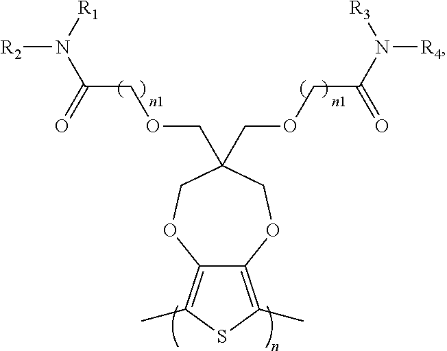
C12=C(C)SC(C)=C1OCC(COCC(=O)N([R4])[R3])(COCC(N([R2])[R1])=O)CO2
